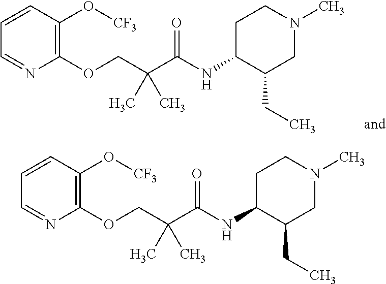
C1=CC(O[CF3])=C(OCC(C(NC2CCN(C)CC2CC)=O)(C)C)N=C1.C1=CC(O[CF3])=C(OCC(C(NC2CCN(C)CC2CC)=O)(C)C)N=C1
